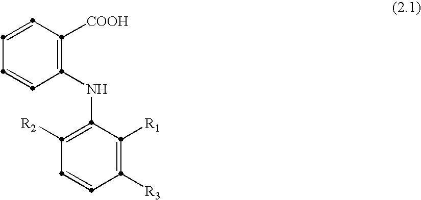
C1=CC([COOH])=C(NC2=C([R2])C=CC([R3])=C2[R1])C=C1
